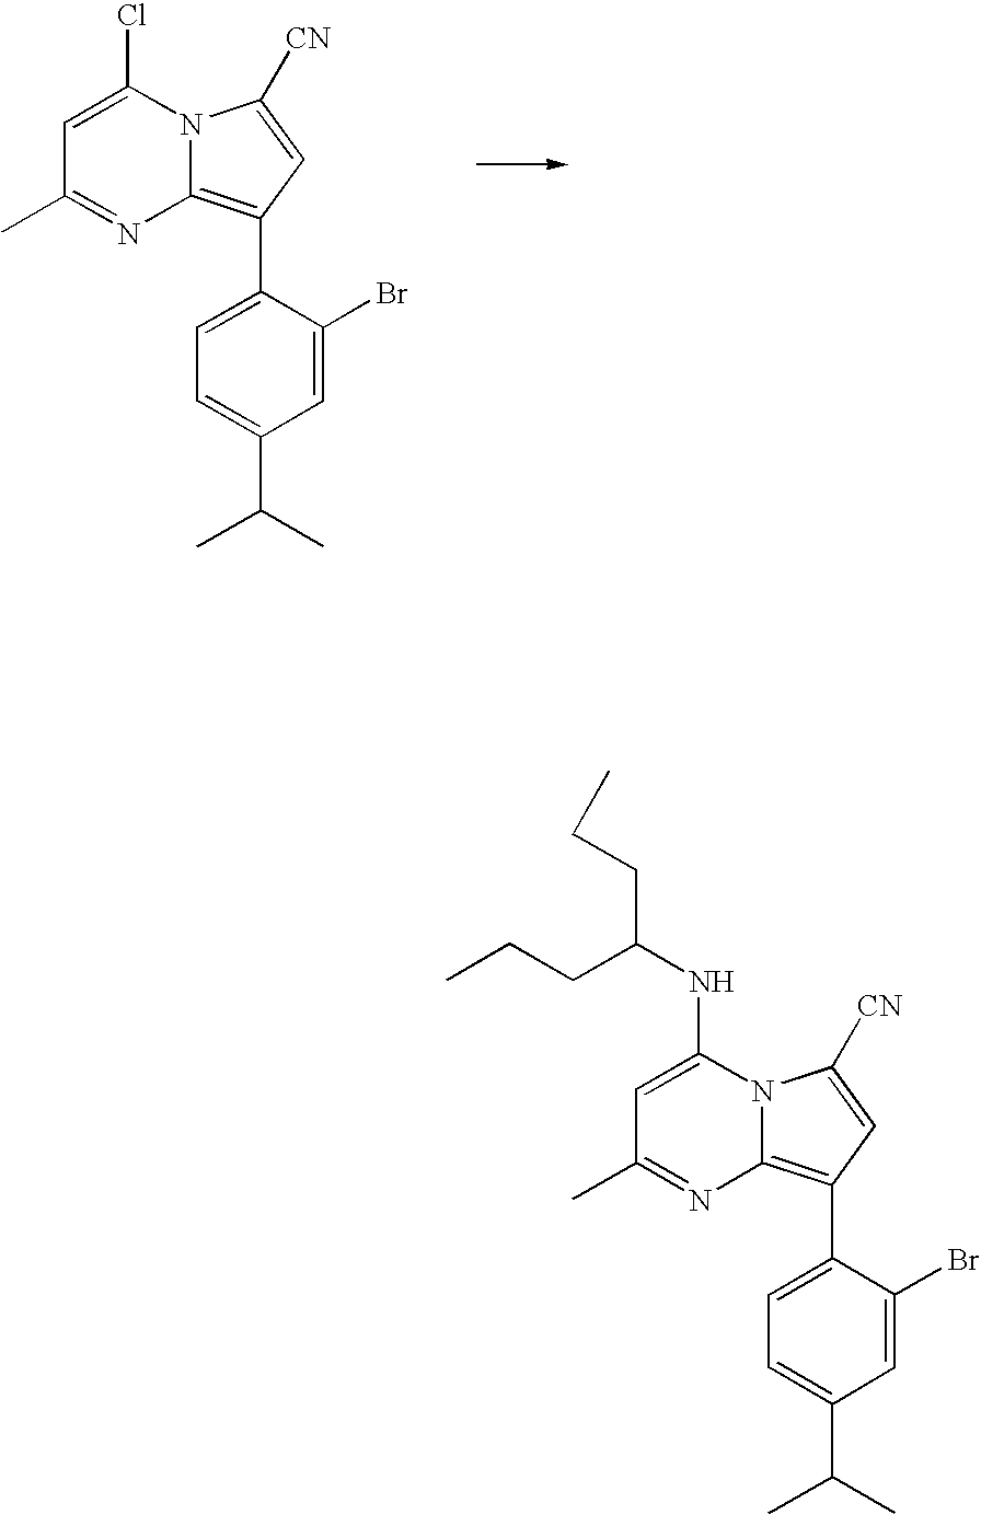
C1=C(Cl)N2C(=C(C3=CC=C(C(C)C)C=C3Br)C=C2[CN])N=C1C.C1=C(NC(CCC)CCC)N2C(=C(C3=CC=C(C(C)C)C=C3Br)C=C2[CN])N=C1C
